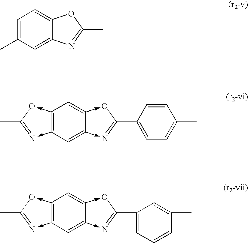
C1=C(C)C=C2C(=C1)OC(C)=N2.C12->OC(C)=N<-C=1C=C1->N=C(C3=CC=C(C)C=C3)O<-C1=C2.C12->OC(C)=N<-C=1C=C1->N=C(C3=CC=CC(C)=C3)O<-C1=C2
